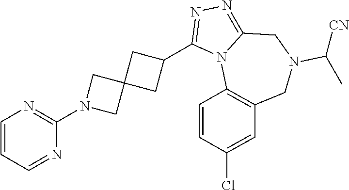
C1=CC=NC(N2CC3(C2)CC(C2=NN=C4N2C2=C(CN(C([CN])C)C4)C=C(Cl)C=C2)C3)=N1
